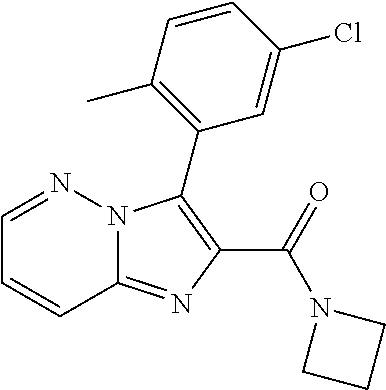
C12=NC(C(=O)N3CCC3)=C(C3=C(C)C=CC(Cl)=C3)N1N=CC=C2
